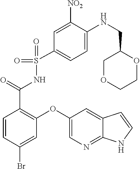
S(=O)(C1=CC=C(NCC2OCCOC2)C([NO2])=C1)(=O)NC(C1=C(OC2=CN=C3C(=C2)C=CN3)C=C(Br)C=C1)=O
